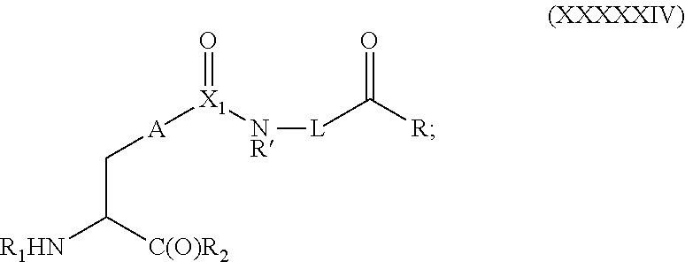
[X1]([NR][L]C([R])=O)(=O)[A]CC([C(O)R2])[R1HN]
